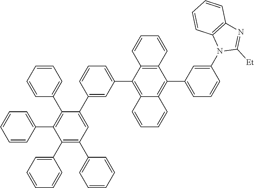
C1=CC=C(C2=C(C3=CC=CC=C3)C(C3=CC(C4=C5C(=C(C6=CC=CC(N7C([Et])=NC8=C7C=CC=C8)=C6)C6=C4C=CC=C6)C=CC=C5)=CC=C3)=CC(C3=CC=CC=C3)=C2C2=CC=CC=C2)C=C1
